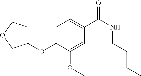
C1(OC2=CC=C(C(NCCCC)=O)C=C2OC)CCOC1
